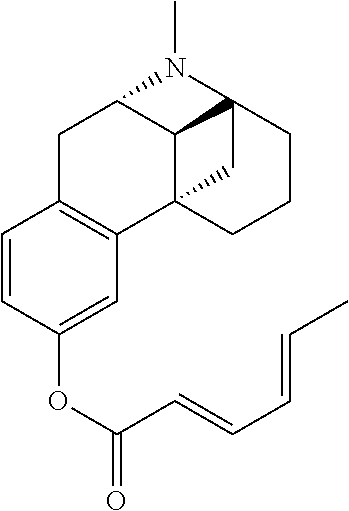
C12C34CCCC1(C3)N(C)C2CC1=C4C=C(OC(=O)C=CC=CC)C=C1
